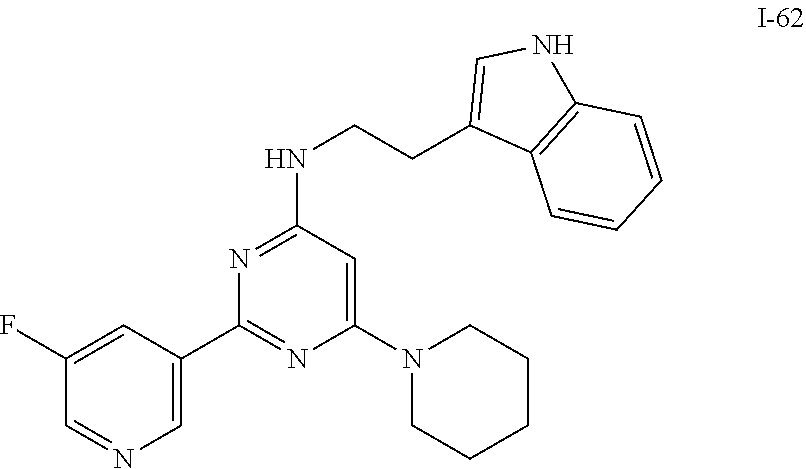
C1(N2CCCCC2)=CC(NCCC2=CNC3=C2C=CC=C3)=NC(C2=CN=CC(F)=C2)=N1
